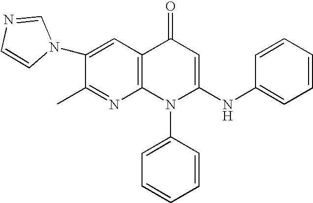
C1(C)=NC2=C(C=C1N1C=NC=C1)C(=O)C=C(NC1=CC=CC=C1)N2C1=CC=CC=C1
